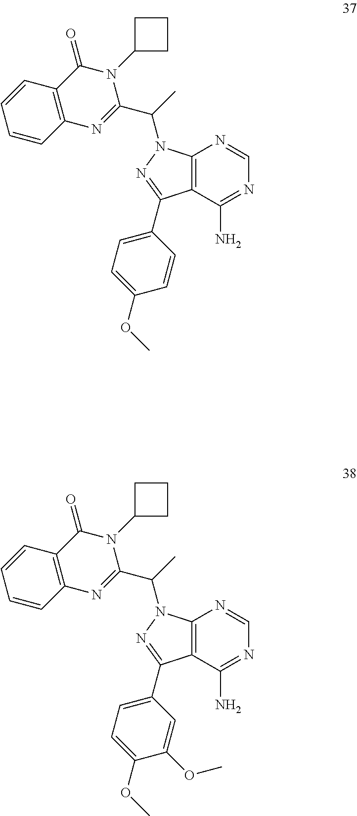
C12=C(C(N)=NC=N1)C(C1=CC=C(OC)C=C1)=NN2C(C)C1=NC2=C(C(=O)N1C1CCC1)C=CC=C2.C12=C(C(N)=NC=N1)C(C1=CC=C(OC)C(OC)=C1)=NN2C(C)C1=NC2=C(C(=O)N1C1CCC1)C=CC=C2
